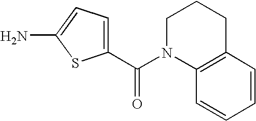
C1(C(N2C3=C(CCC2)C=CC=C3)=O)=CC=C(N)S1
